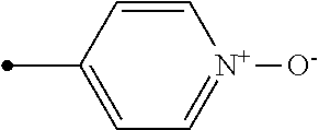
C1=CC(C)=CC=[N+]1[O-]
